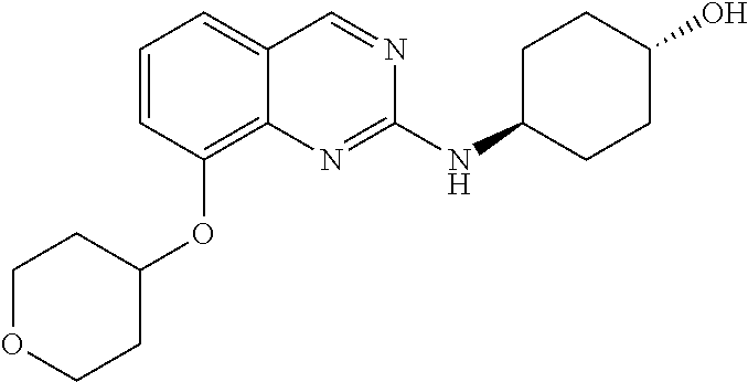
C1=CC=C2C(=C1OC1CCOCC1)N=C(NC1CCC(O)CC1)N=C2
